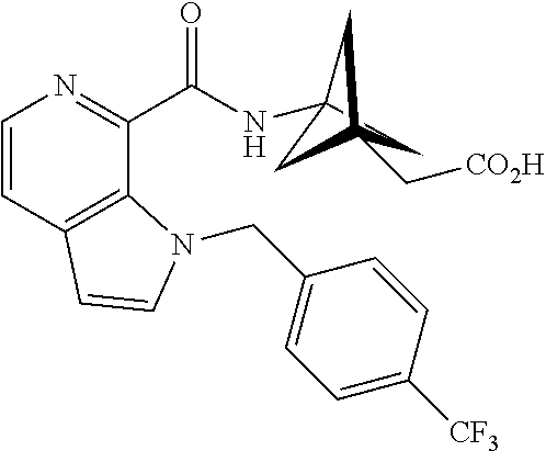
C1C2(NC(C3=NC=CC4=C3N(CC3=CC=C([CF3])C=C3)C=C4)=O)CC1(C[CO2H])C2
